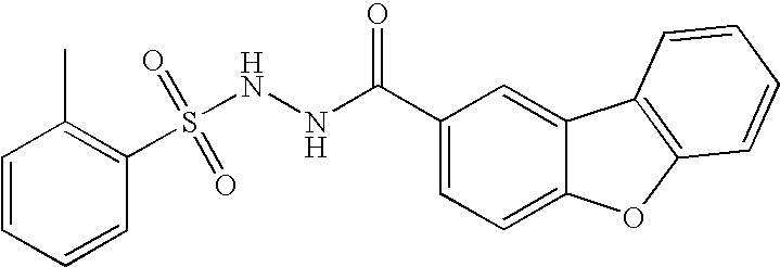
C1=CC=CC(S(NNC(C2=CC=C3C(=C2)C2=C(O3)C=CC=C2)=O)(=O)=O)=C1C
